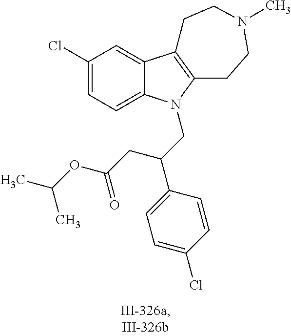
C1(Cl)=CC=C2C(=C1)C1=C(CCN(C)CC1)N2CC(C1=CC=C(Cl)C=C1)CC(OC(C)C)=O
